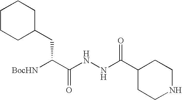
C(NNC(C1CCNCC1)=O)(=O)C([BocHN])CC1CCCCC1
